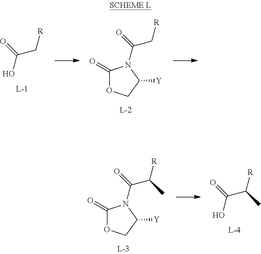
C(O)(=O)C[R].C1(=O)OCC([Y])N1C(C[R])=O.C(O)(=O)C([R])C.C1(=O)OCC([Y])N1C(C([R])C)=O
